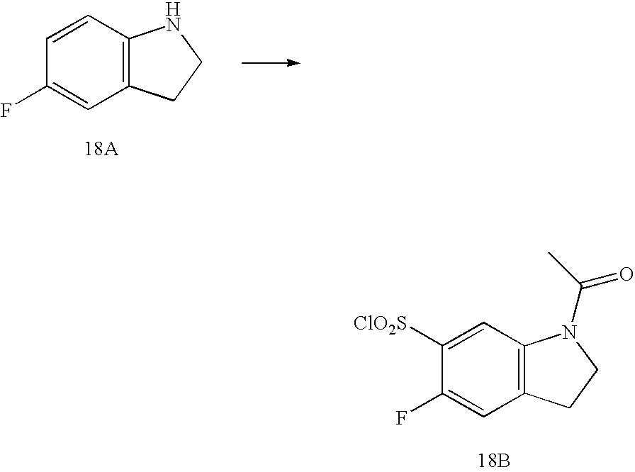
C1([ClO2S])=CC2=C(C=C1F)CCN2C(C)=O.[18B].C1=CC2=C(C=C1F)CCN2
